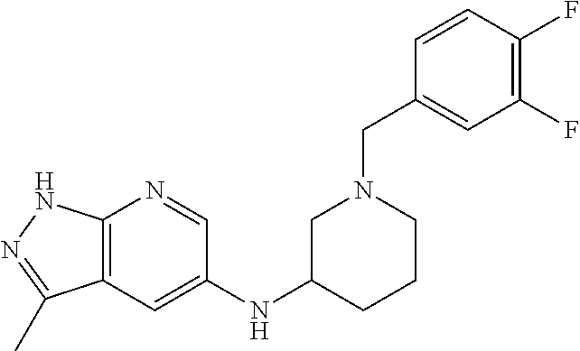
C12=C(C=C(NC3CCCN(CC4=CC(F)=C(F)C=C4)C3)C=N1)C(C)=NN2
